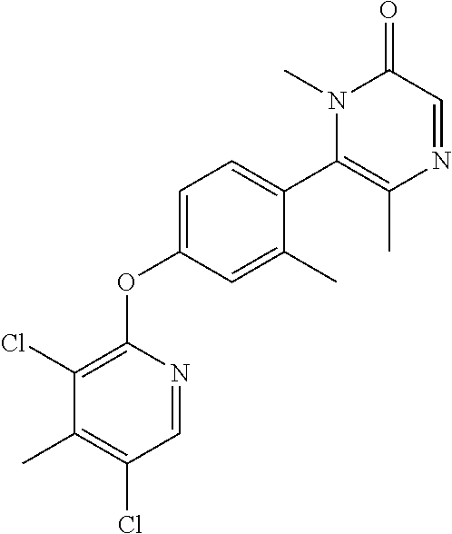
C1=NC(OC2=CC=C(C3=C(C)N=CC(=O)N3C)C(C)=C2)=C(Cl)C(C)=C1Cl
